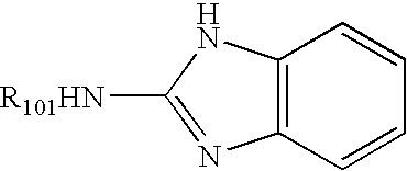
C12=C(NC([R101HN])=N1)C=CC=C2
